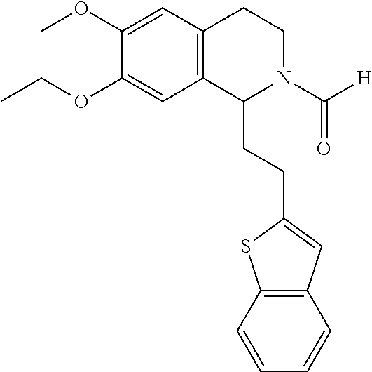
C(OC1=CC2=C(C=C1OC)CCN(C([H])=O)C2CCC1=CC2=C(S1)C=CC=C2)C
